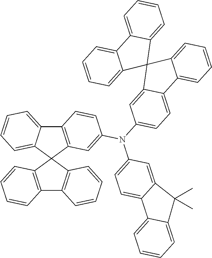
C12=C(C3(C4=CC=CC=C14)C1=C(C4=C3C=CC=C4)C=CC=C1)C=C(N(C1=CC=C3C(=C1)C1(C4=CC=CC=C34)C3=CC=CC=C3C3=CC=CC=C31)C1=CC=C3C(=C1)C(C)(C)C1=CC=CC=C31)C=C2
